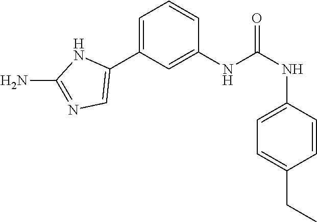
C1(NC(NC2=CC=C(CC)C=C2)=O)=CC(C2=CN=C(N)N2)=CC=C1
